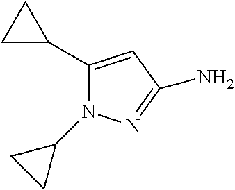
C1(C2=CC(N)=NN2C2CC2)CC1
